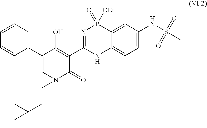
C1=C(C2=CC=CC=C2)C(O)=C(C2=NP(=O)([OEt])C3=CC(NS(C)(=O)=O)=CC=C3N2)C(=O)N1CCC(C)(C)C
